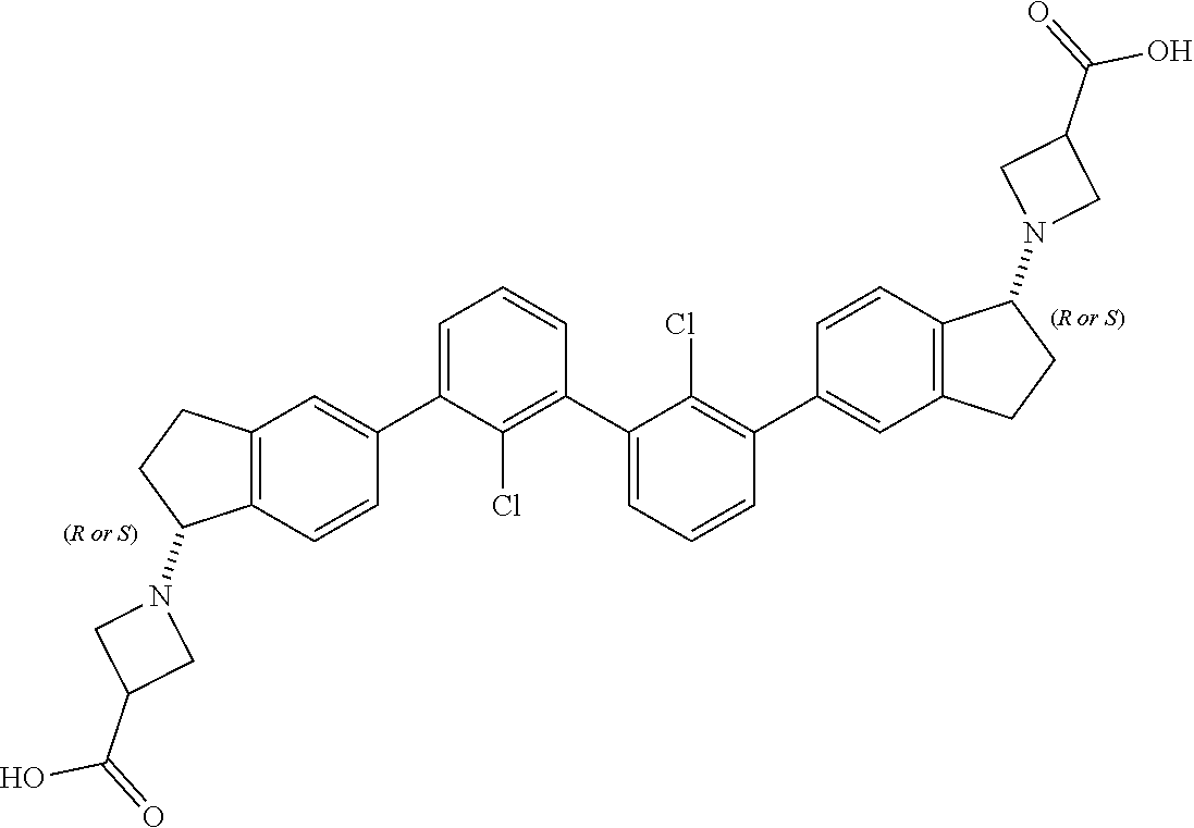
C12=C(C=CC(C3=CC=CC(C4=CC=CC(C5=CC6=C(C=C5)C(N5CC(C(O)=O)C5)CC6)=C4Cl)=C3Cl)=C1)C(N1CC(C(O)=O)C1)CC2
